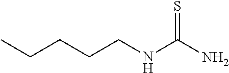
CCCCCNC(N)=S
